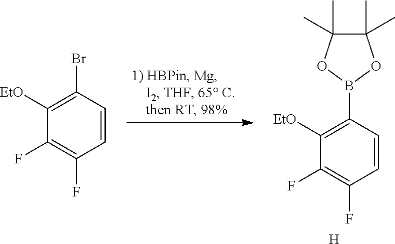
B1(C2=C([EtO])C(F)=C(F)C=C2)OC(C)(C)C(C)(C)O1.[H].[EtO]C1=C(Br)C=CC(F)=C1F
